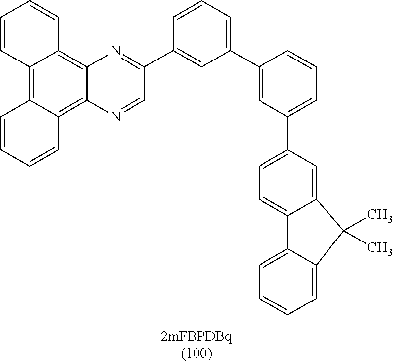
C1=CC2=C3C(=C4C(=C2C=C1)N=C(C1=CC(C2=CC(C5=CC=C6C(=C5)C(C)(C)C5=CC=CC=C65)=CC=C2)=CC=C1)C=N4)C=CC=C3
